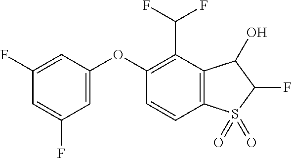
C1(F)=CC(OC2=C(C(F)F)C3=C(C=C2)S(=O)(=O)C(F)C3O)=CC(F)=C1
